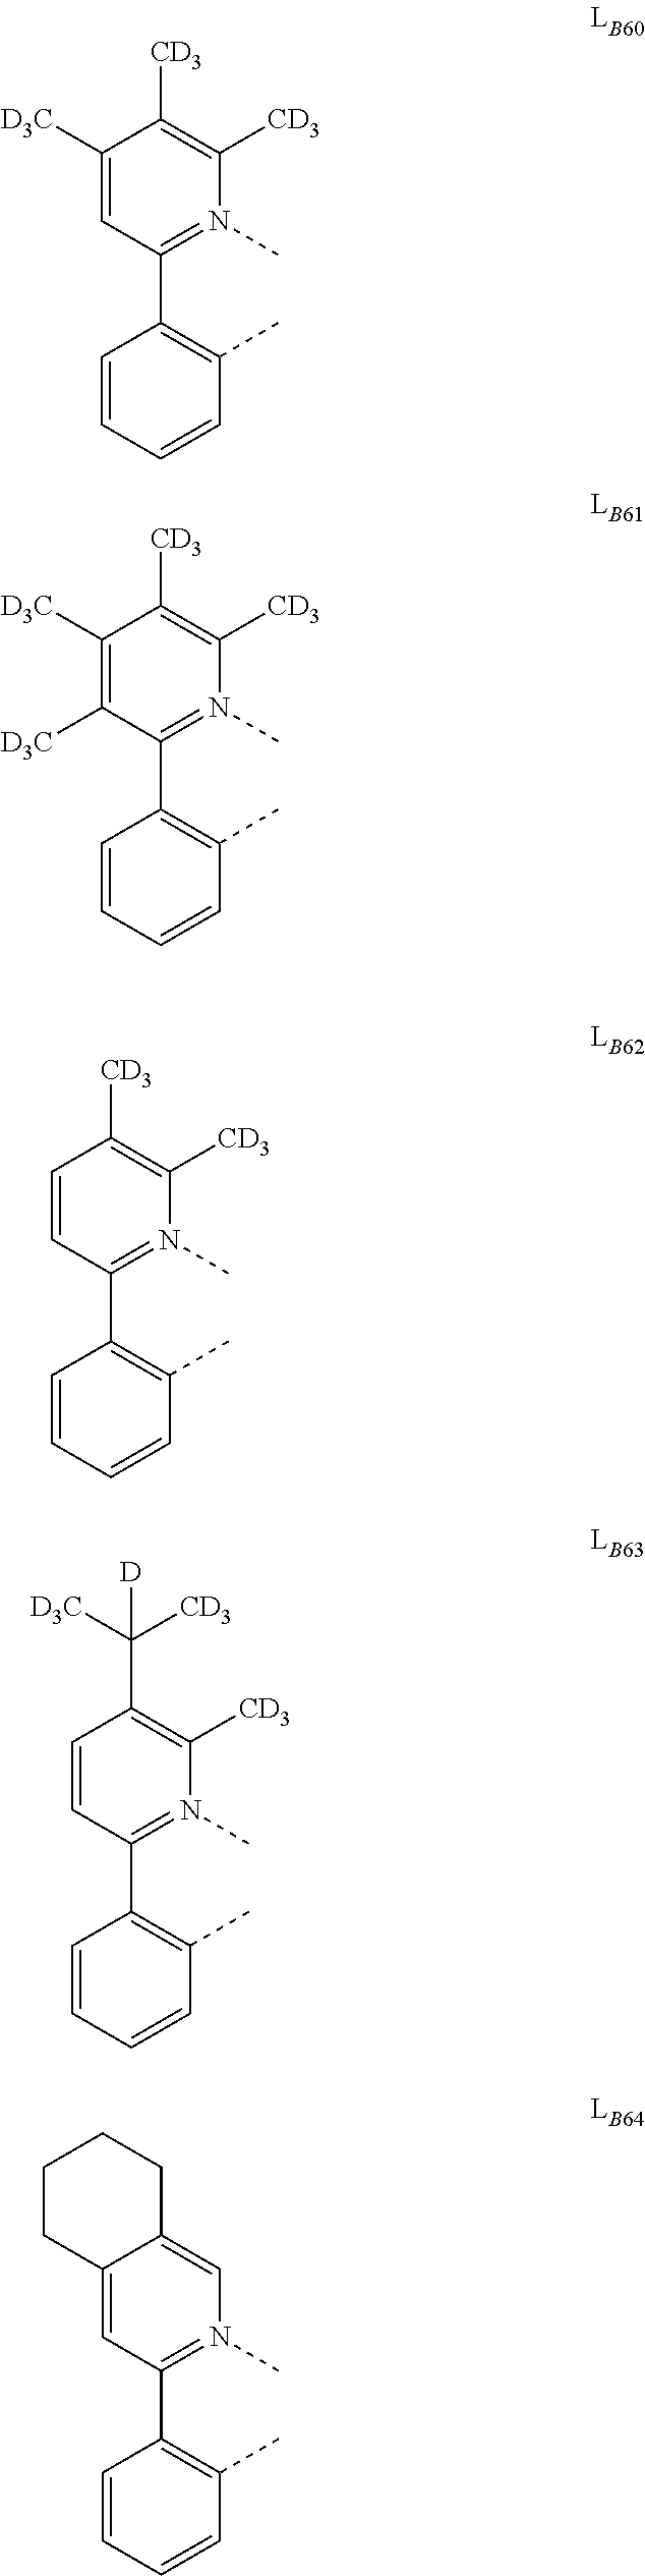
C1([D3C])=CC(C2=C(C)C=CC=C2)=N(C)C([CD3])=C1[CD3].C1([D3C])=C([D3C])C(C2=C(C)C=CC=C2)=N(C)C([CD3])=C1[CD3].C1=CC(C2=C(C)C=CC=C2)=N(C)C([CD3])=C1[CD3].C1=CC(C2=C(C)C=CC=C2)=N(C)C([CD3])=C1C([D3C])([CD3])[D].C12=CC(C3=C(C)C=CC=C3)=N(C)C=C1CCCC2
